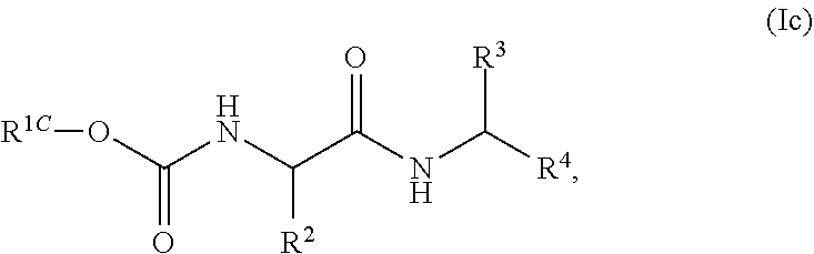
O(C(NC([R2])C(NC([R4])[R3])=O)=O)[R1C]
